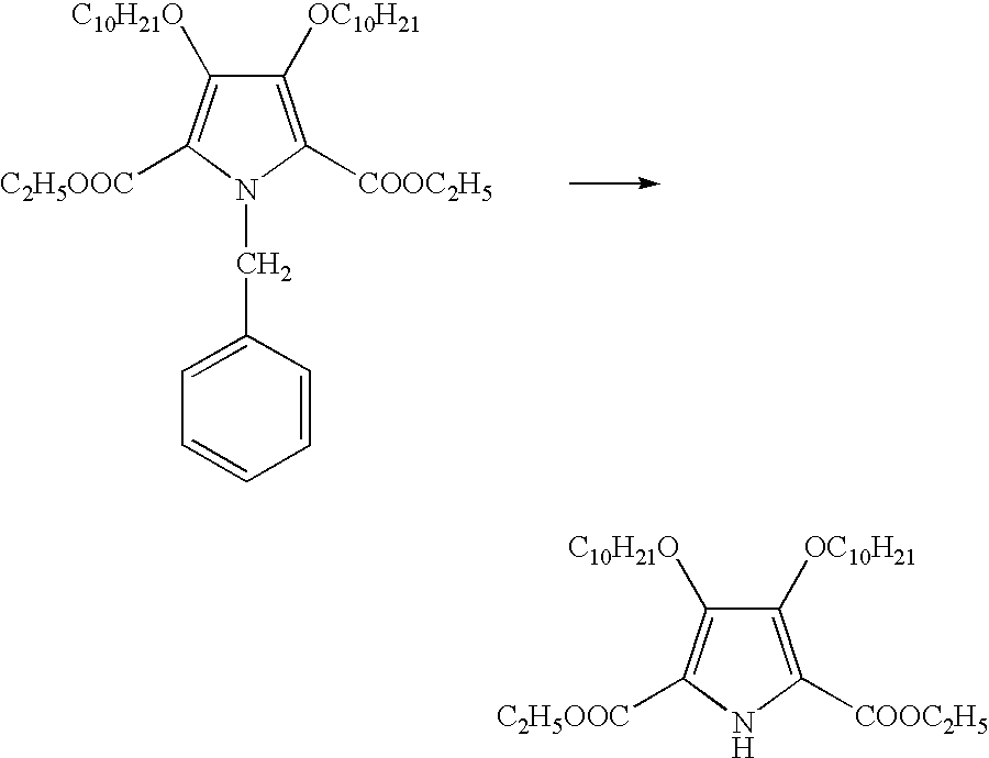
N1C([COOC2H5])=C([OC10H21])C([C10H21O])=C1[C2H5OOC].N1(CC2=CC=CC=C2)C([COOC2H5])=C([OC10H21])C([C10H21O])=C1[C2H5OOC]
